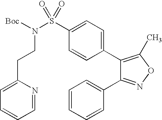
C1(C2=CC=C(S(N([Boc])CCC3=CC=CC=N3)(=O)=O)C=C2)=C(C)ON=C1C1=CC=CC=C1
